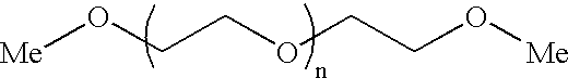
O([Me])CCOCCO[Me]
